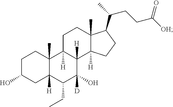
C1C(O)CC2([H])C(C)(C1)C1([H])C([H])(C([D])(O)C2CC)C2([H])C(C)(CC1)C(C(C)CCC([OH])=O)CC2
